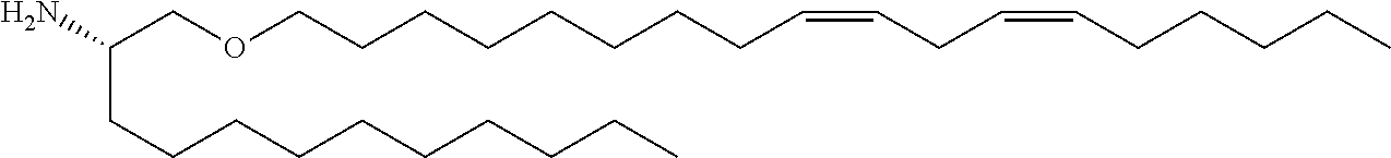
C(COCCCCCCCCC=CCC=CCCCCC)(N)CCCCCCCCCC
